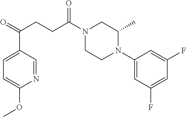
C1(N2CCN(C(CCC(=O)C3=CC=C(OC)N=C3)=O)CC2C)=CC(F)=CC(F)=C1
